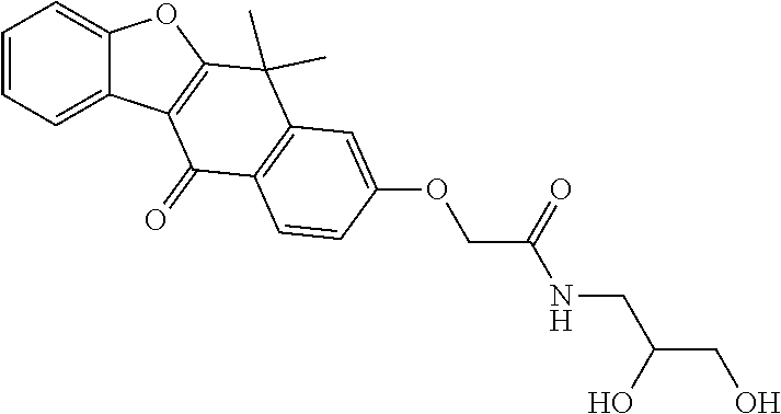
C1=CC=C2C(=C1)OC1=C2C(=O)C2=C(C1(C)C)C=C(OCC(=O)NCC(O)CO)C=C2
